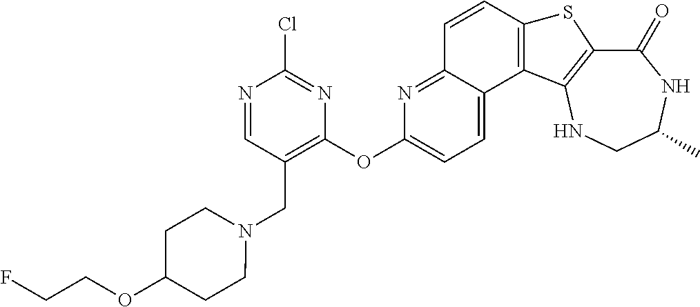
C1(=O)C2=C(NCC(C)N1)C1=C(S2)C=CC2=NC(OC3=C(CN4CCC(OCCF)CC4)C=NC(Cl)=N3)=CC=C12
